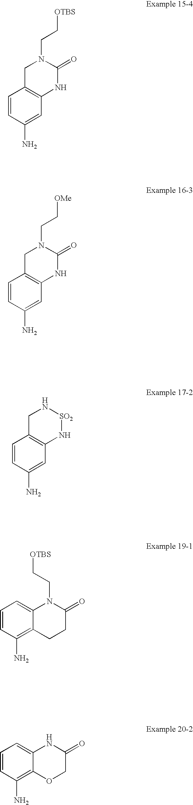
N1(CC[OTBS])CC2=C(C=C(N)C=C2)NC1=O.N1(CC[OMe])CC2=C(C=C(N)C=C2)NC1=O.N1CC2=C(C=C(N)C=C2)N[SO2]1.C1=C2C(=C(N)C=C1)CCC(=O)N2CC[OTBS].C1=C2C(=C(N)C=C1)OCC(=O)N2
